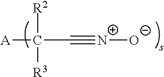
[A]C(C#[N+][O-])([R2])[R3]
